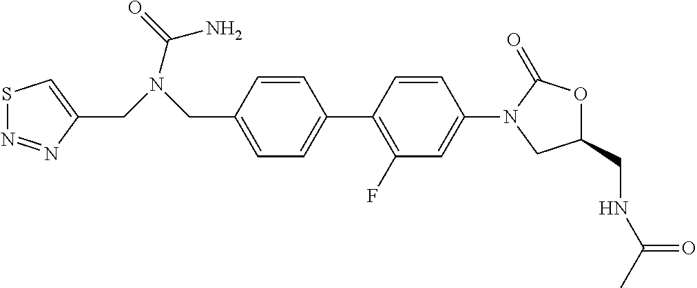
C(C1=CC=C(C2=C(F)C=C(N3CC(CNC(C)=O)OC3=O)C=C2)C=C1)N(CC1=CSN=N1)C(N)=O
